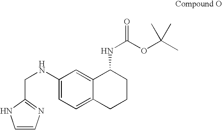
C1(NCC2=NC=CN2)=CC=C2C(=C1)C(NC(OC(C)(C)C)=O)CCC2
